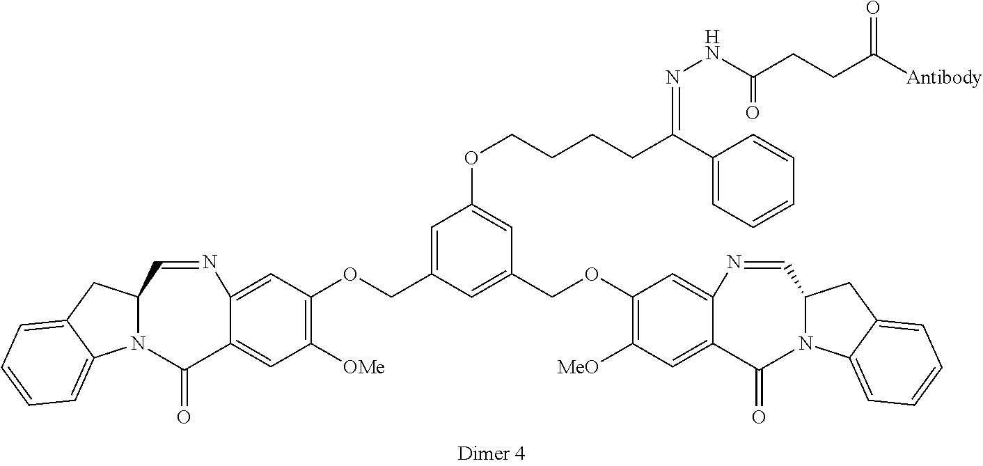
C1([OMe])=C(OCC2=CC(OCCCCC(C3=CC=CC=C3)=NNC(CCC([Antibody])=O)=O)=CC(COC3=C([MeO])C=C4C(=C3)N=CC3N(C4=O)C4=CC=CC=C4C3)=C2)C=C2C(=C1)C(=O)N1C(C=N2)CC2=CC=CC=C12
